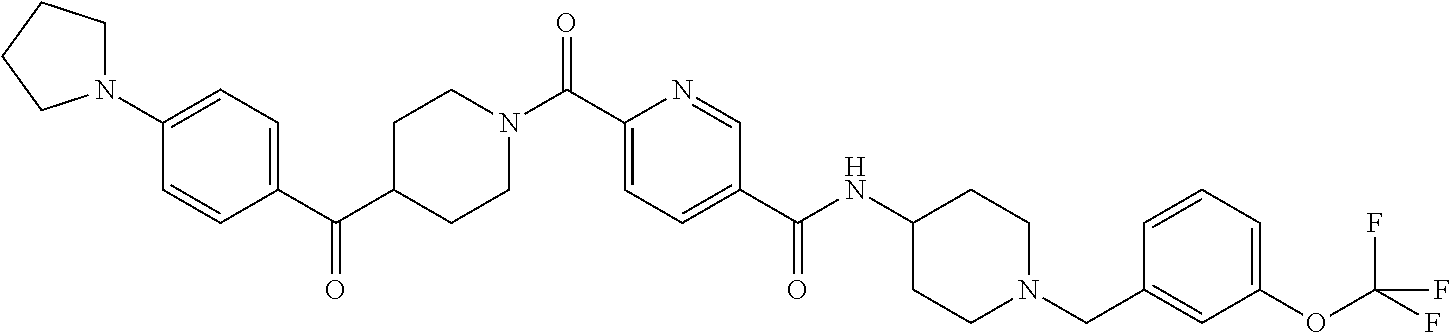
C1(N2CCCC2)=CC=C(C(C2CCN(C(C3=CC=C(C(NC4CCN(CC5=CC(OC(F)(F)F)=CC=C5)CC4)=O)C=N3)=O)CC2)=O)C=C1
